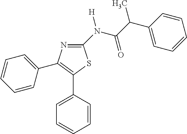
C1=CC(C2=C(C3=CC=CC=C3)N=C(N(C(C(C3=CC=CC=C3)C)=O)[H])S2)=CC=C1
